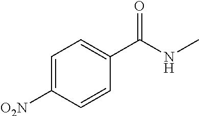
C1(C(NC)=O)=CC=C([O2N])C=C1
